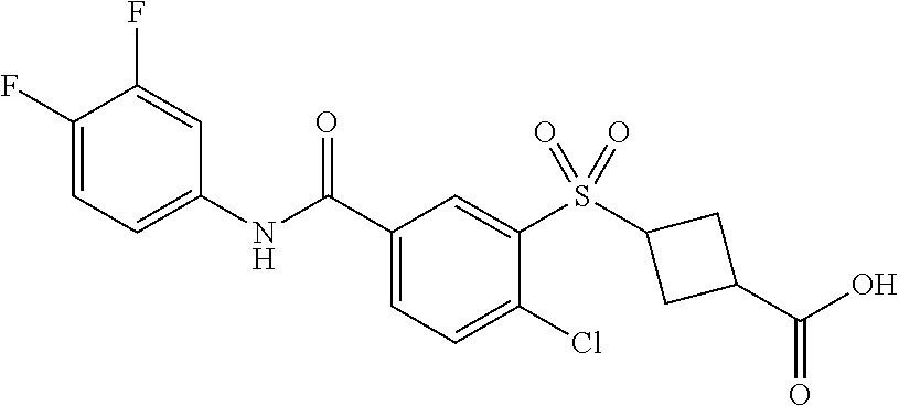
C1(F)=CC=C(NC(C2=CC=C(Cl)C(S(C3CC(C(O)=O)C3)(=O)=O)=C2)=O)C=C1F
